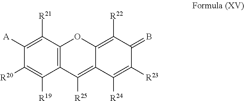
C12=C(C([R21])=C([A])C([R20])=C1[R19])OC1=C([R22])C(=B)C([R23])=C([R24])C1=C2[R25]
